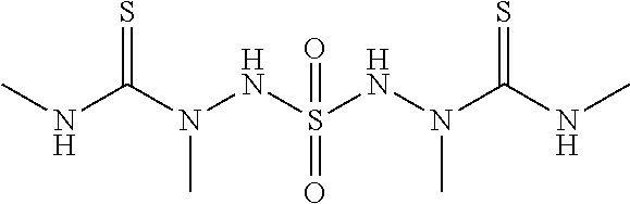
CNC(N(NS(NN(C(NC)=S)C)(=O)=O)C)=S
